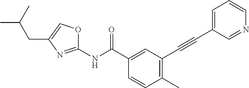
C1(C)=C(C#CC2=CC=CN=C2)C=C(C(NC2=NC(CC(C)C)=CO2)=O)C=C1
